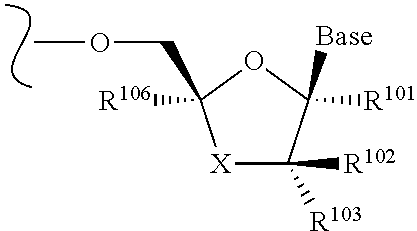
C1([R102])([R103])[X]C(COC)([R106])OC1([R101])[Base]
